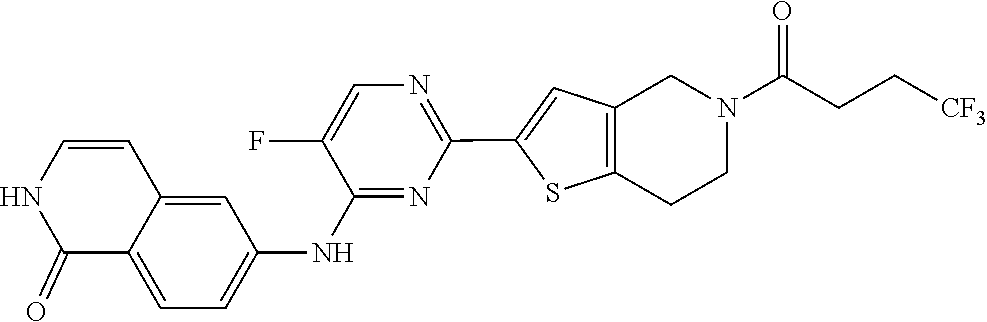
N1=C(NC2=CC=C3C(=O)NC=CC3=C2)C(F)=CN=C1C1=CC2=C(S1)CCN(C(CC[CF3])=O)C2
